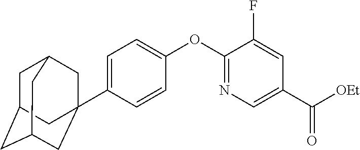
C1=C(C23CC4CC(CC(C2)C4)C3)C=CC(OC2=NC=C(C([OEt])=O)C=C2F)=C1
